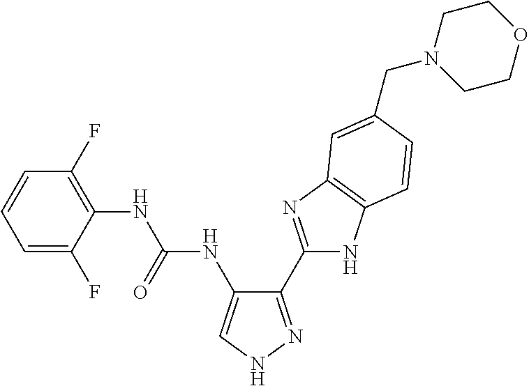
C1(NC(NC2=CNN=C2C2=NC3=C(N2)C=CC(CN2CCOCC2)=C3)=O)=C(F)C=CC=C1F
